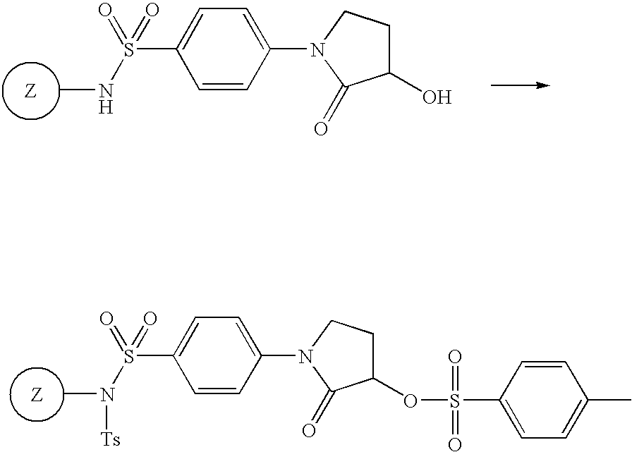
C1=CC(N2C(=O)C(OS(=O)(=O)C3=CC=C(C)C=C3)CC2)=CC=C1S(N(C)[Ts])(=O)=O.C1=CC(N2C(=O)C(O)CC2)=CC=C1S(NC)(=O)=O
